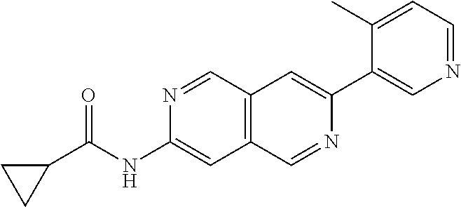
N1=CC2=C(C=C1NC(C1CC1)=O)C=NC(C1=CN=CC=C1C)=C2
